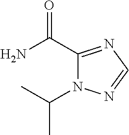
C1(C(N)=O)=NC=NN1C(C)C
